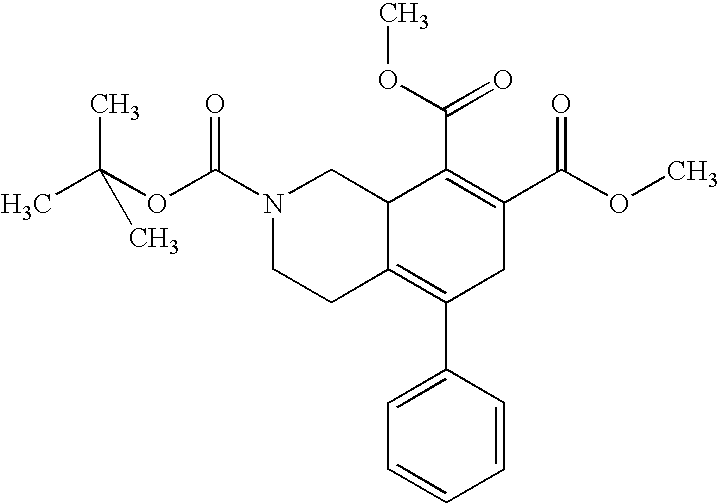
N1(C(=O)OC(C)(C)C)CCC2=C(C3=CC=CC=C3)CC(C(OC)=O)=C(C(OC)=O)C2C1
